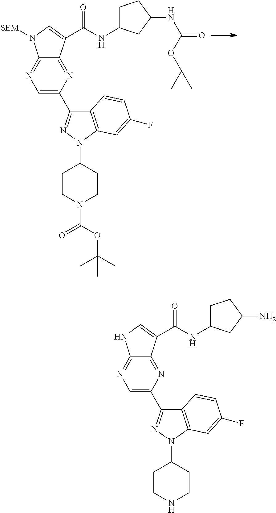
C1=C(C2=NN(C3CCN(C(OC(C)(C)C)=O)CC3)C3=C2C=CC(F)=C3)N=C2C(=N1)N([SEM])C=C2C(NC1CCC(NC(=O)OC(C)(C)C)C1)=O.C1=C(C2=NN(C3CCNCC3)C3=C2C=CC(F)=C3)N=C2C(=N1)NC=C2C(NC1CCC(N)C1)=O
